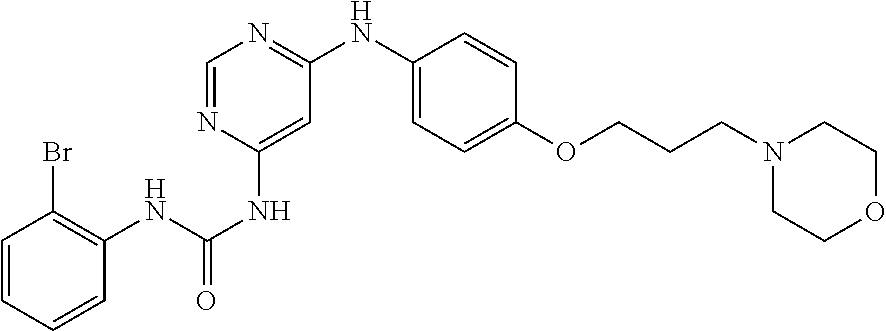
C1=CC=CC(NC(NC2=CC(NC3=CC=C(OCCCN4CCOCC4)C=C3)=NC=N2)=O)=C1Br
